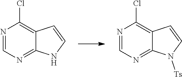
N1=CN=C2C(=C1Cl)C=CN2.N1=CN=C2C(=C1Cl)C=CN2[Ts]
